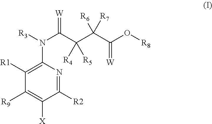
C1([R2])=NC(N([R3])C(C(C(C(O[R8])=[W])([R6])[R7])([R4])[R5])=[W])=C([R1])C([R9])=C1[X]
